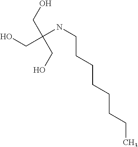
OCC(CO)(CO)NCCCCCCCC
